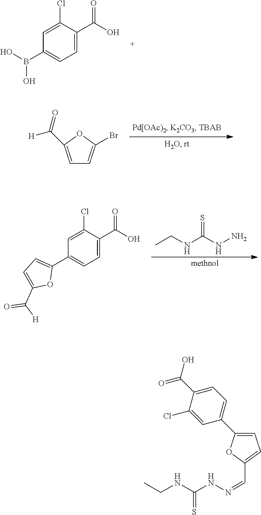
C1=C(Cl)C(C(O)=O)=CC=C1B(O)O.C1=C(C([H])=O)OC(Br)=C1.S=C(NCC)NN.C1=C(Cl)C(C(O)=O)=CC=C1C1=CC=C(C(=O)[H])O1.C1(Cl)=CC(C2=CC=C(C=NNC(NCC)=S)O2)=CC=C1C(O)=O
